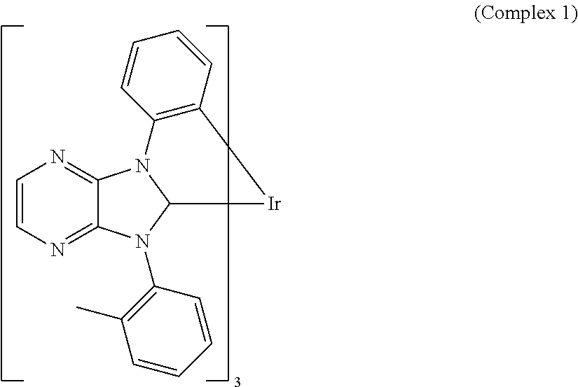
C1=CN=C2C(=N1)N1C(N2C2=C(C)C=CC=C2)[Ir]C2=C1C=CC=C2
